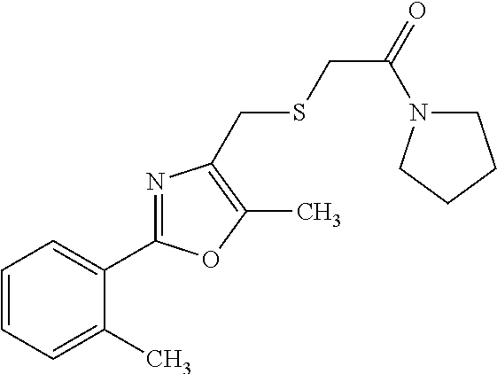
C1=CC=C(C)C(C2=NC(CSCC(=O)N3CCCC3)=C(C)O2)=C1
